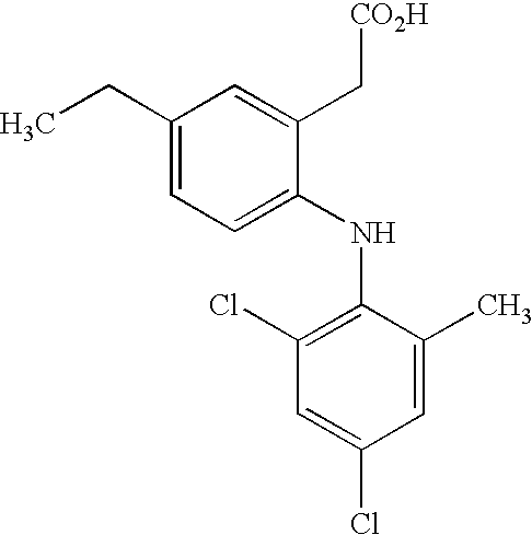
C1=C(C)C(NC2=CC=C(CC)C=C2C[CO2H])=C(Cl)C=C1Cl
